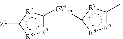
[R8]1:[R9]c([(W1)m]c2[R8]:[R9]c(C)[R7]2)[R7]c1[Z2]
